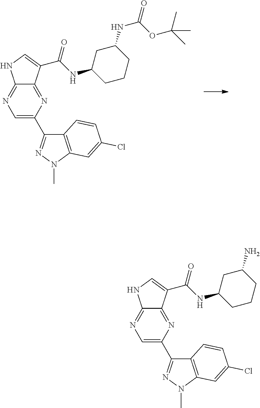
C12=NC(C3=NN(C)C4=C3C=CC(Cl)=C4)=CN=C1NC=C2C(NC1CCCC(NC(OC(C)(C)C)=O)C1)=O.C12=NC(C3=NN(C)C4=C3C=CC(Cl)=C4)=CN=C1NC=C2C(NC1CCCC(N)C1)=O
